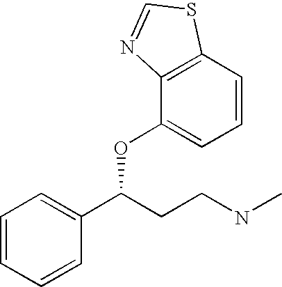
C1=CC=CC(C(CCNC)OC2=CC=CC3=C2N=CS3)=C1
